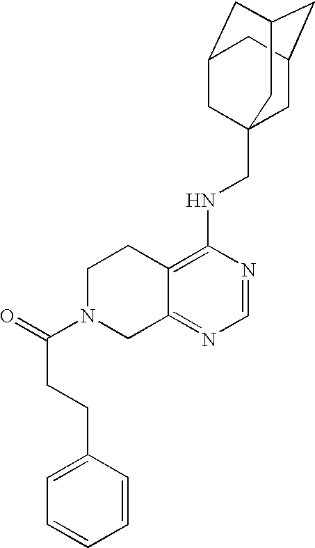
C12=C(NCC34CC5CC(CC(C3)C5)C4)N=CN=C1CN(C(=O)CCC1=CC=CC=C1)CC2
